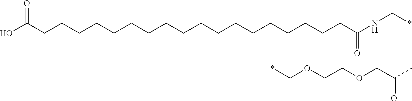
OC(CCCCCCCCCCCCCCCCCCC(NC*)=O)=O.C(OCCOCC(C)=O)*
